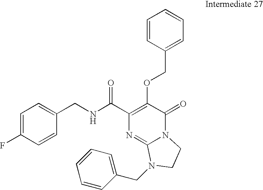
N(C(C1=C(OCC2=CC=CC=C2)C(=O)N2C(=N1)N(CC1=CC=CC=C1)CC2)=O)CC1=CC=C(F)C=C1
